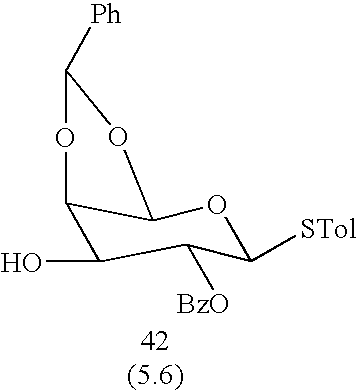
C12C(O)C([BzO])C([STol])OC1OC([Ph])O2
